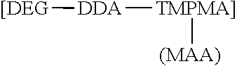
[DDA]([TMPMA]][(MAA)])[[DEG]
